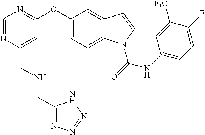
C1=NC(CNCC2=NN=NN2)=CC(OC2=CC=C3C(=C2)C=CN3C(NC2=CC=C(F)C([F3C])=C2)=O)=N1
